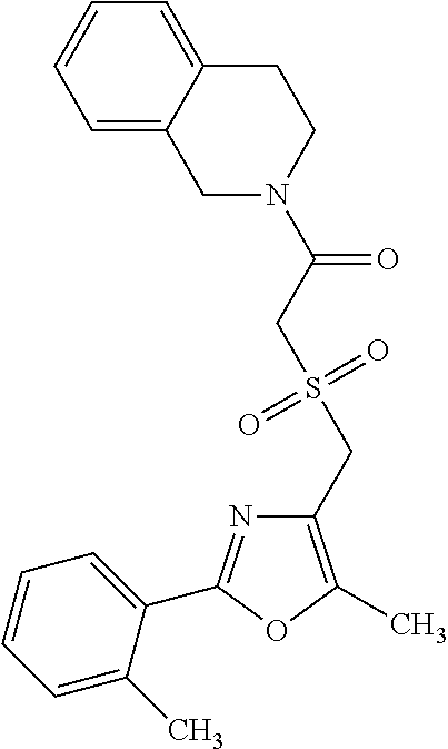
C1(CS(=O)(=O)CC(=O)N2CCC3=CC=CC=C3C2)=C(C)OC(C2=CC=CC=C2C)=N1
